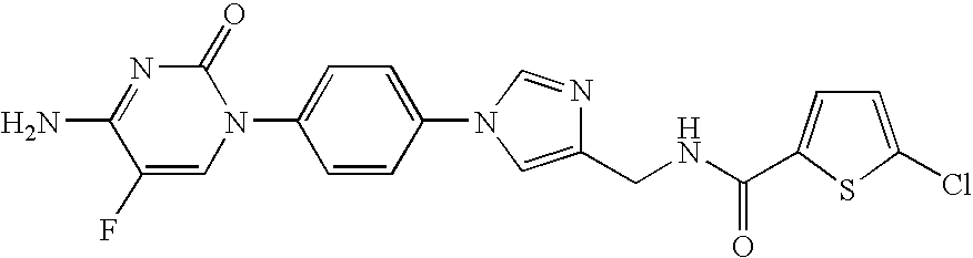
C1(F)=CN(C2=CC=C(N3C=NC(CNC(=O)C4=CC=C(Cl)S4)=C3)C=C2)C(=O)N=C1N
